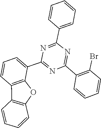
C1(C2=NC(C3=CC=CC=C3)=NC(C3=CC=CC4=C3OC3=C4C=CC=C3)=N2)=C(Br)C=CC=C1
